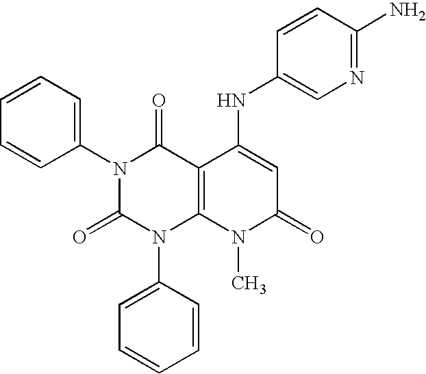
N1(C2=CC=CC=C2)C(=O)N(C2=CC=CC=C2)C2=C(C1=O)C(NC1=CN=C(N)C=C1)=CC(=O)N2C
